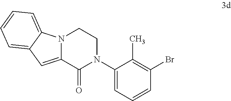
BrC1=C(C)C(N2CCN3C(=CC4=CC=CC=C34)C2=O)=CC=C1
